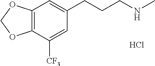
C1=C([CF3])C2=C(C=C1CCCNC)OCO2.Cl
